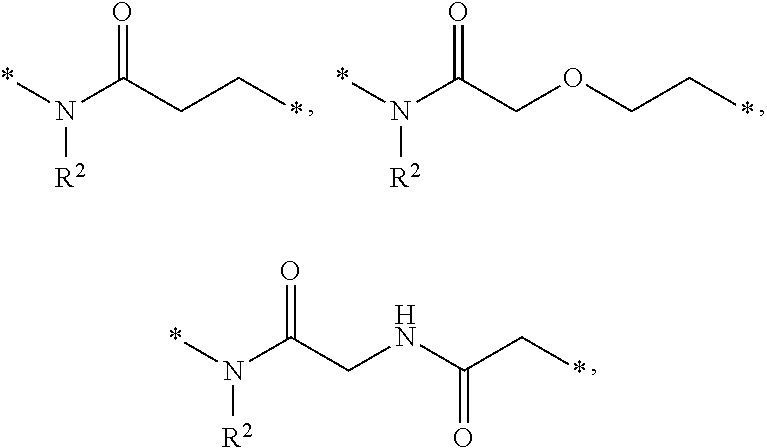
C(CC*)(N(*)[R2])=O.C(COCC*)(N(*)[R2])=O.C(CNC(C*)=O)(N(*)[R2])=O
